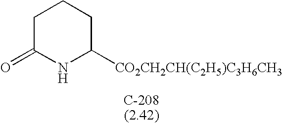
C1C(=O)NC([CO2CH2CH(C2H5)C3H6CH3])CC1
